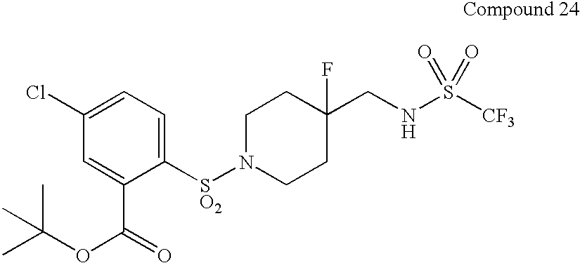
C1([SO2]N2CCC(CNS([CF3])(=O)=O)(F)CC2)=CC=C(Cl)C=C1C(OC(C)(C)C)=O
